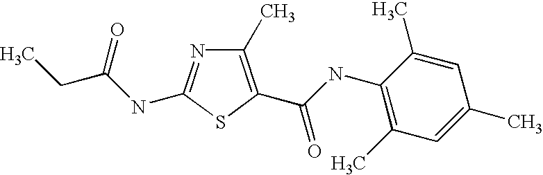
C1(C)=C(C(NC2=C(C)C=C(C)C=C2C)=O)SC(NC(CC)=O)=N1
